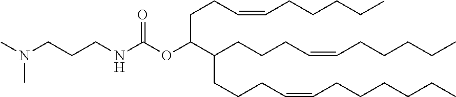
C(C(C(CCCC=CCCCCC)CCCC=CCCCCCC)OC(NCCCN(C)C)=O)CC=CCCCCC
